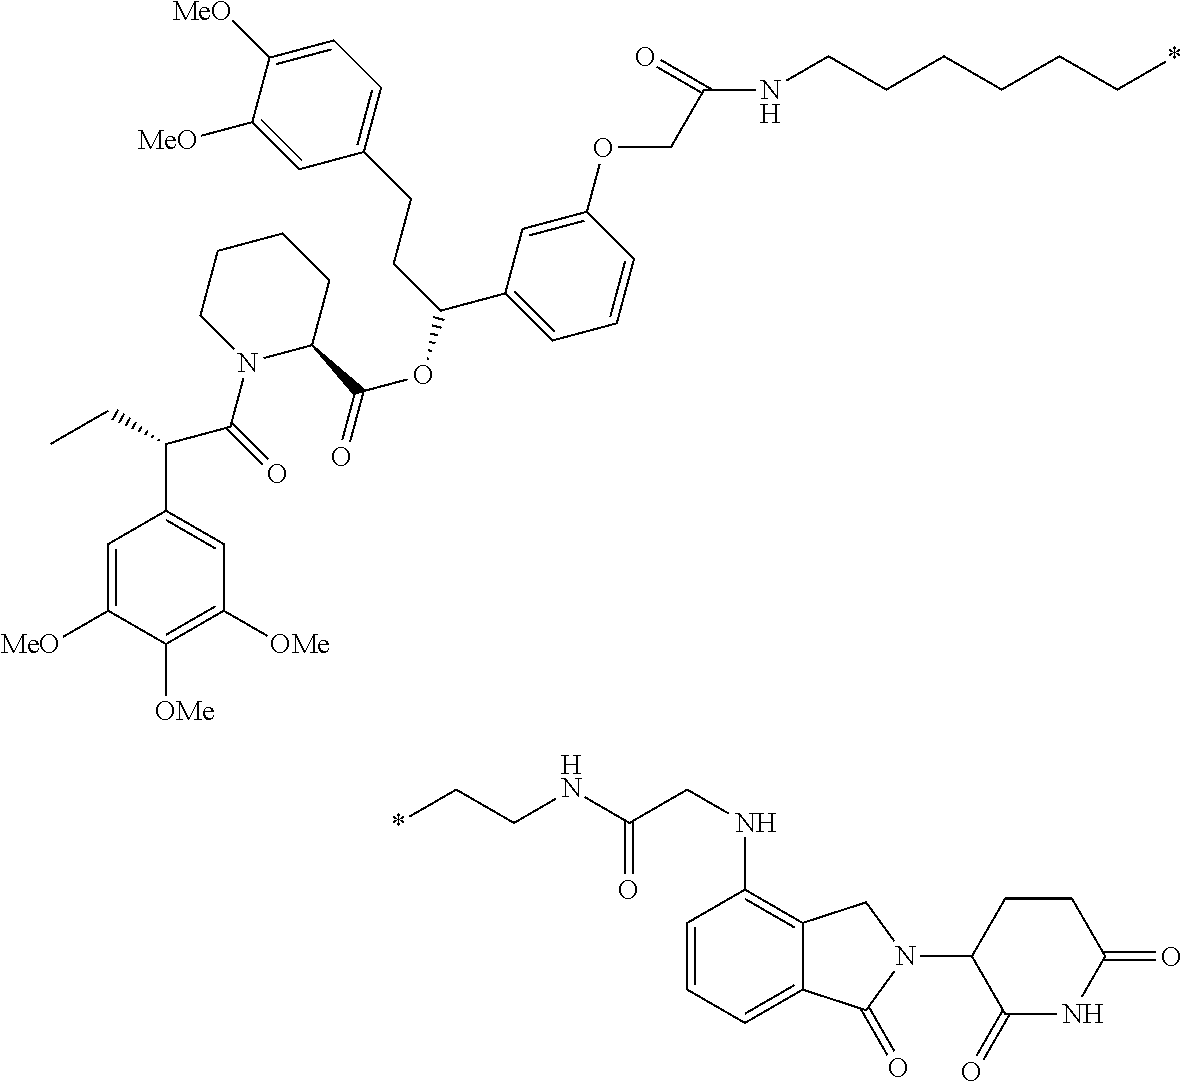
C(=O)(COC1=CC(C(CCC2=CC=C([MeO])C([MeO])=C2)OC(C2CCCCN2C(=O)C(C2=CC([OMe])=C([OMe])C([MeO])=C2)CC)=O)=CC=C1)NCCCCCC*.C1(NCC(NCC*)=O)=C2C(=CC=C1)C(=O)N(C1CCC(=O)NC1=O)C2
